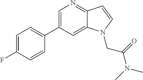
C1=C(C2=CC=C(F)C=C2)C=C2C(=N1)C=CN2CC(N(C)C)=O
